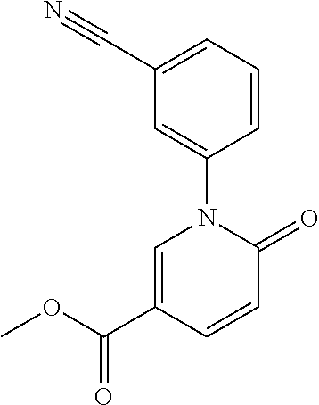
C1=C(C(OC)=O)C=CC(=O)N1C1=CC(C#N)=CC=C1
